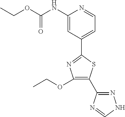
CCOC(NC1=CC(C2=NC(OCC)=C(C3=NNC=N3)S2)=CC=N1)=O
